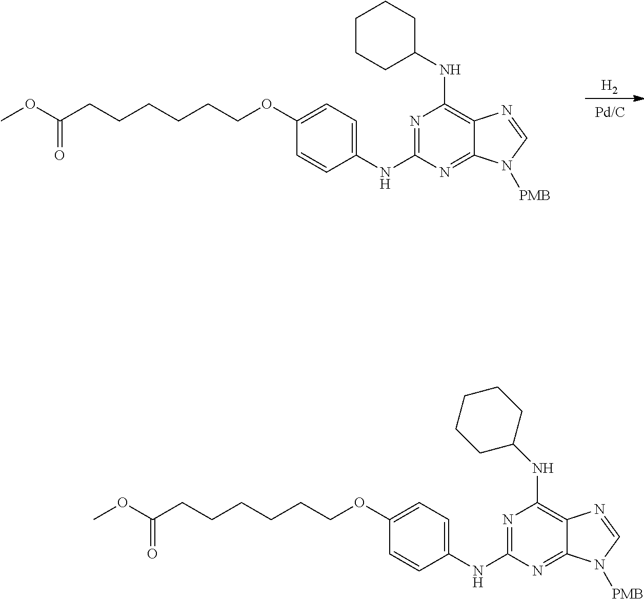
N1=C(NC2=CC=C(OCCCCCCC(OC)=O)C=C2)N=C2C(=C1NC1CCCCC1)N=CN2[PMB].[H2].N1=C(NC2=CC=C(OCCCCCCC(OC)=O)C=C2)N=C2C(=C1NC1CCCCC1)N=CN2[PMB]
